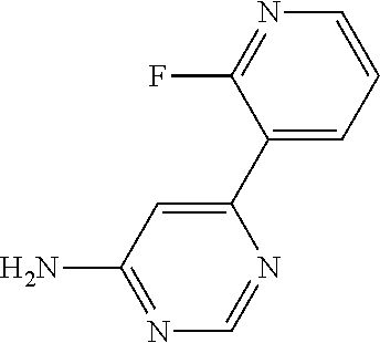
NC1=NC=NC(C2=CC=CN=C2F)=C1
